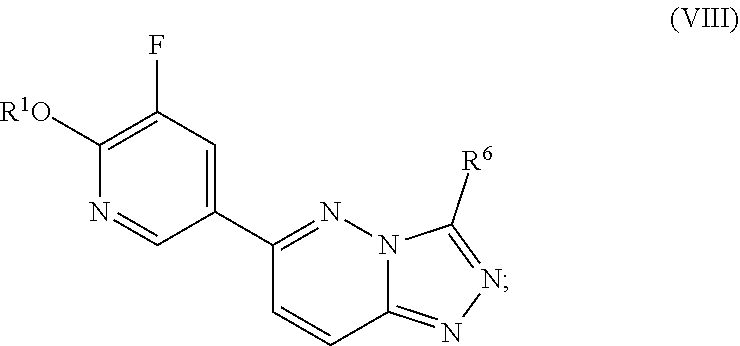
C1([R1O])=C(F)C=C(C2=NN3C(=NN=C3[R6])C=C2)C=N1
